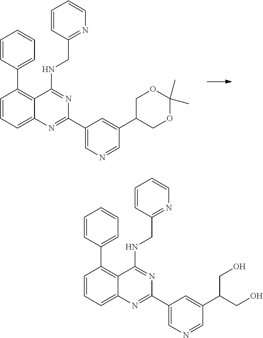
C1=CC(C2=C3C(=CC=C2)N=C(C2=CN=CC(C4COC(C)(C)OC4)=C2)N=C3NCC2=NC=CC=C2)=CC=C1.C1=CC(C2=C3C(=CC=C2)N=C(C2=CN=CC(C(CO)CO)=C2)N=C3NCC2=NC=CC=C2)=CC=C1
